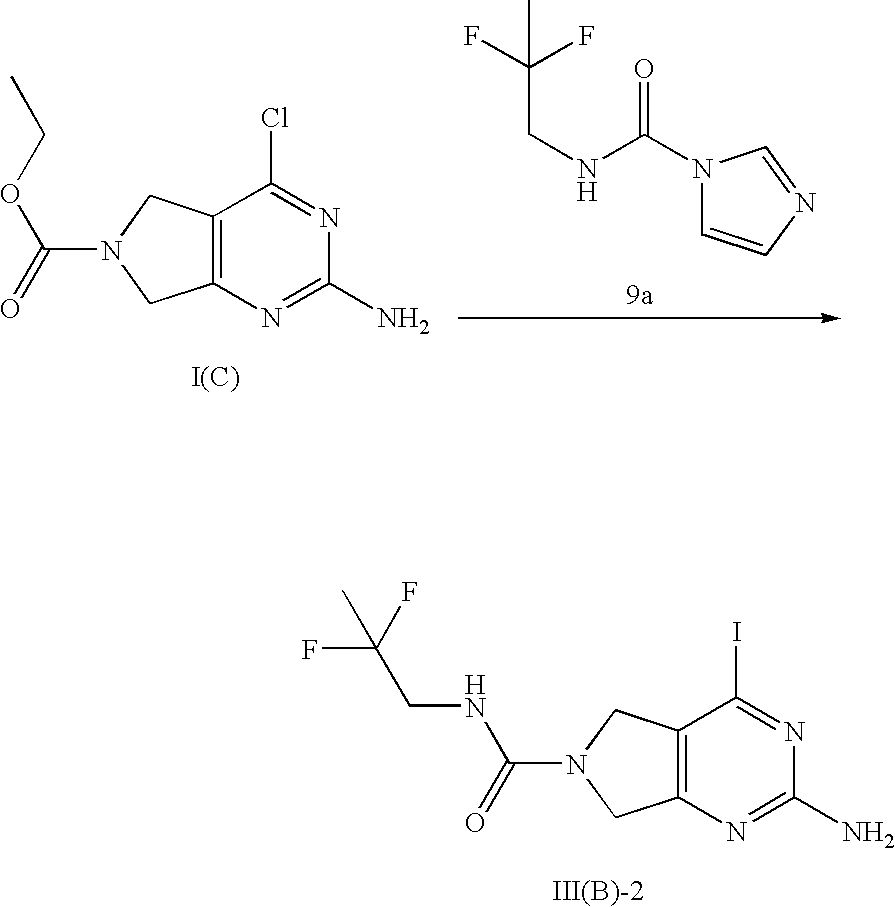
N1(C(NCC(F)(F)C)=O)C=CN=C1.C12=C(N=C(N)N=C1Cl)CN(C(=O)OCC)C2.[I(C)].C12=C(N=C(N)N=C1I)CN(C(=O)NCC(F)(F)C)C2.[III(B)-2]
